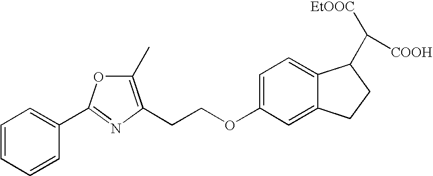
C1=CC=CC(C2=NC(CCOC3=CC=C4C(=C3)CCC4C([EtOOC])[COOH])=C(C)O2)=C1
